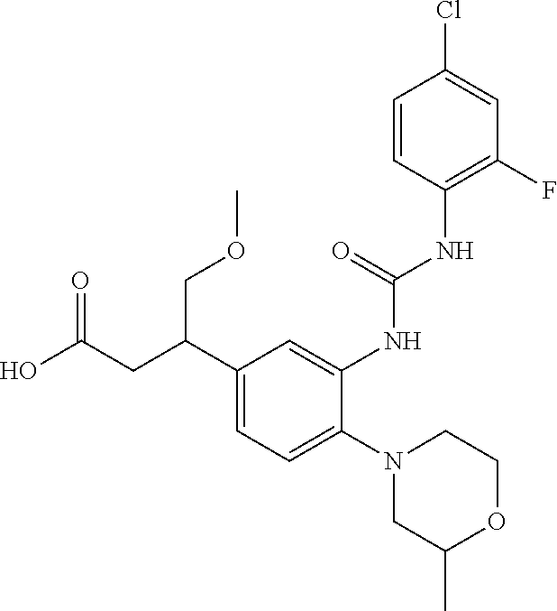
N1(C2=CC=C(C(CC(O)=O)COC)C=C2NC(NC2=C(F)C=C(Cl)C=C2)=O)CC(C)OCC1
